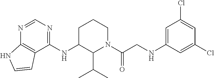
N(C1C(C(C)C)N(C(CNC2=CC(Cl)=CC(Cl)=C2)=O)CCC1)C1=NC=NC2=C1C=CN2
